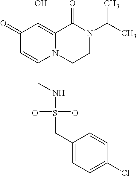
C1(=O)C=C(CNS(CC2=CC=C(Cl)C=C2)(=O)=O)N2C(=C1O)C(=O)N(C(C)C)CC2
